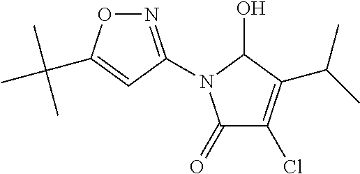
N1=C(N2C(=O)C(Cl)=C(C(C)C)C2O)C=C(C(C)(C)C)O1
